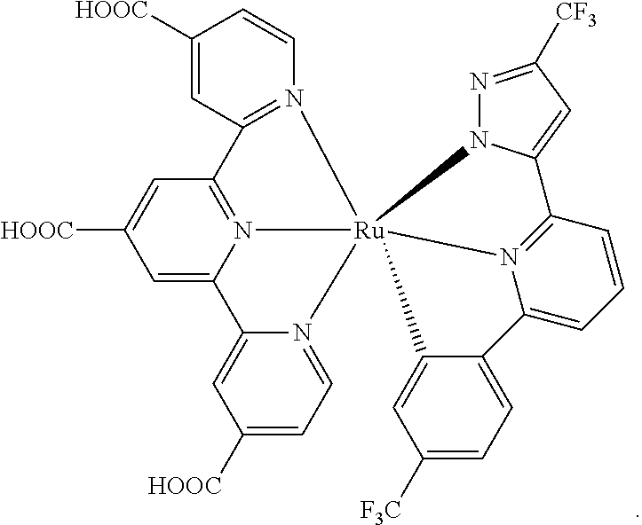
C1=C2N3=C(C=C1[HOOC])C1=N(C=CC([HOOC])=C1)[Ru]314(N3=CC=C([HOOC])C=C23)N2N=C([CF3])C=C2C2=N1C(=CC=C2)C1=CC=C([F3C])C=C41
